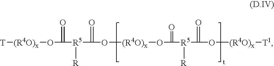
O=C(O[(R4O)x][T])[R5](C(=O)O[(R4O)x]OC([R5]([R])C(O[(R4O)x][T1])=O)=O)[R]
